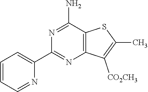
N1=C(N)C2=C(N=C1C1=CC=CC=N1)C([CO2CH3])=C(C)S2
